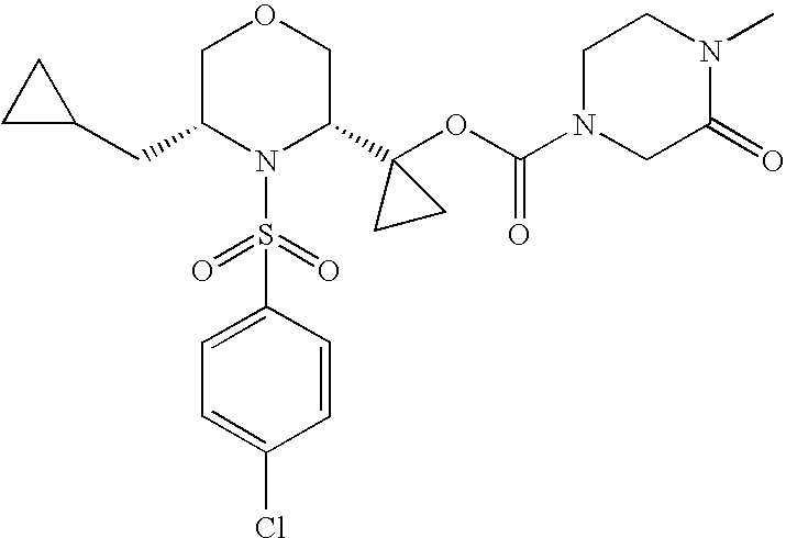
C1=C(S(=O)(=O)N2C(C3(OC(=O)N4CC(=O)N(C)CC4)CC3)COCC2CC2CC2)C=CC(Cl)=C1
